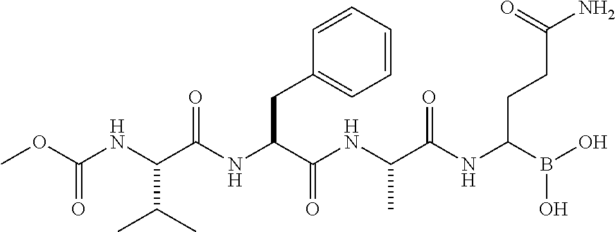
C(NC(C(NC(C(NC(C(NC(CCC(N)=O)B(O)O)=O)C)=O)CC1=CC=CC=C1)=O)C(C)C)(=O)OC
